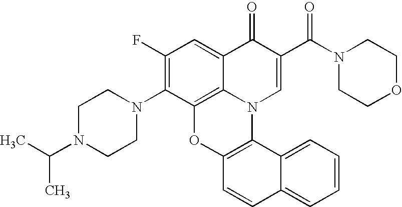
C1(N2CCN(C(C)C)CC2)=C(F)C=C2C3=C1OC1=C(N3C=C(C(N3CCOCC3)=O)C2=O)C2=CC=CC=C2C=C1
